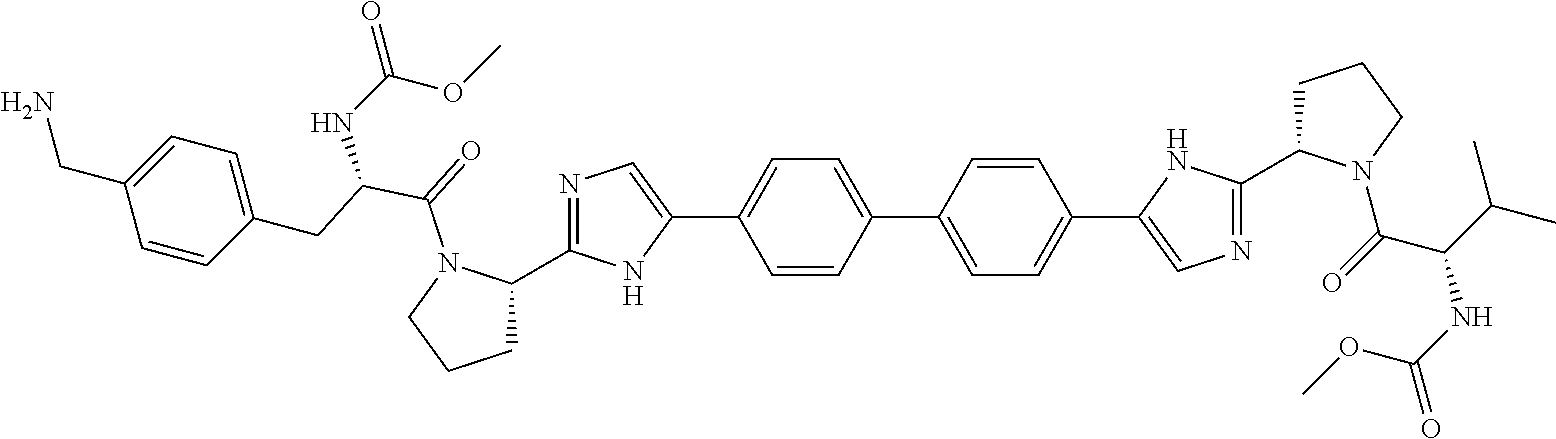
C1C(C2=NC=C(C3=CC=C(C4=CC=C(C5=CN=C(C6CCCN6C(=O)C(C(C)C)NC(=O)OC)N5)C=C4)C=C3)N2)N(C(=O)C(CC2=CC=C(CN)C=C2)NC(=O)OC)CC1
